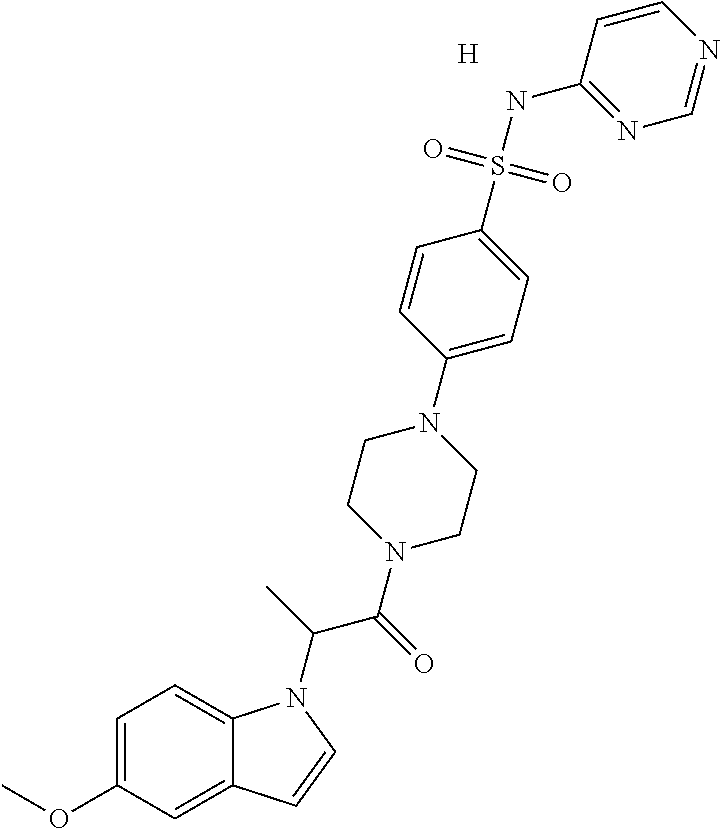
[H].C1=C(OC)C=C2C(=C1)N(C(C)C(=O)N1CCN(C3=CC=C(S(NC4=NC=NC=C4)(=O)=O)C=C3)CC1)C=C2
